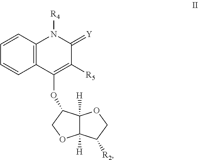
C12([H])C([H])(C(OC3=C([R5])C(=[Y])N([R4])C4=C3C=CC=C4)CO1)OCC2[R2]
